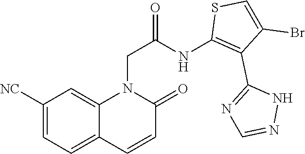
C1([NC])=CC=C2C(=C1)N(CC(NC1=C(C3=NC=NN3)C(Br)=CS1)=O)C(=O)C=C2
